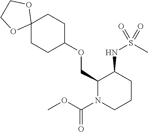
O(CC1N(C(OC)=O)CCCC1NS(C)(=O)=O)C1CCC2(CC1)OCCO2
